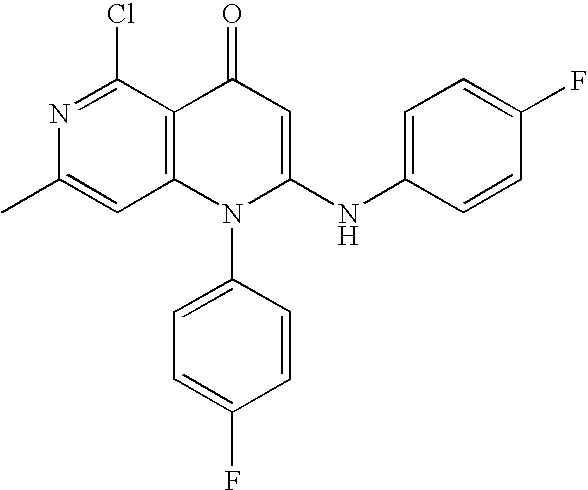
C1=C(C)N=C(Cl)C2=C1N(C1=CC=C(F)C=C1)C(NC1=CC=C(F)C=C1)=CC2=O
